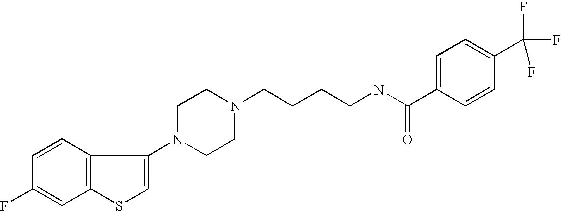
C1(F)=CC2=C(C=C1)C(N1CCN(CCCCNC(C3=CC=C(C(F)(F)F)C=C3)=O)CC1)=CS2
